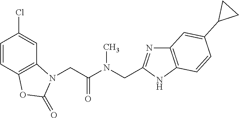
C1=CC2=C(C=C1Cl)N(CC(N(CC1=NC3=C(N1)C=CC(C1CC1)=C3)C)=O)C(=O)O2
